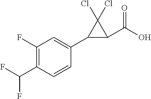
C1(C(F)F)=C(F)C=C(C2C(C(O)=O)C2(Cl)Cl)C=C1
